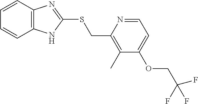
C1=CC2=C(C=C1)NC(SCC1=C(C)C(OCC(F)(F)F)=CC=N1)=N2
